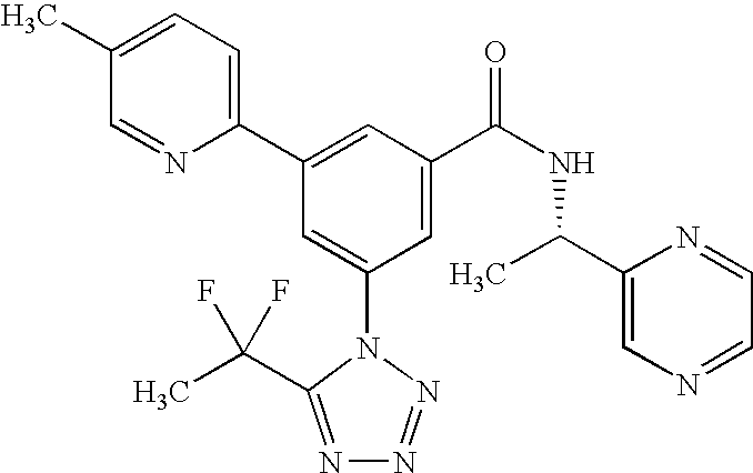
C1(C2=CC(C(NC(C3=CN=CC=N3)C)=O)=CC(N3C(C(C)(F)F)=NN=N3)=C2)=CC=C(C)C=N1
